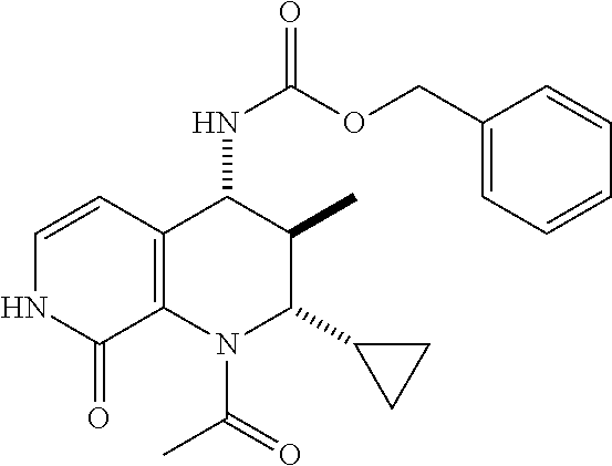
C12=C(C(NC(=O)OCC3=CC=CC=C3)C(C)C(C3CC3)N1C(=O)C)C=CNC2=O
